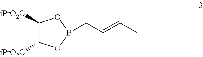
C1([iPrO2C])C([iPrO2C])OB(CC=CC)O1
